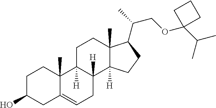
C1C(O)CC2=CCC3([H])C([H])(C2(C)C1)CCC1(C)C3([H])CCC1C(COC1(C(C)C)CCC1)C
